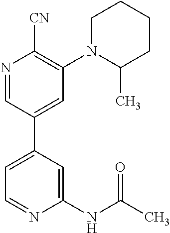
C1(NC(C)=O)=CC(C2=CC(N3C(C)CCCC3)=C([CN])N=C2)=CC=N1
